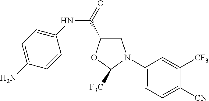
C1(N2CC(C(=O)NC3=CC=C(N)C=C3)OC2[F3C])=CC=C([CN])C([CF3])=C1
